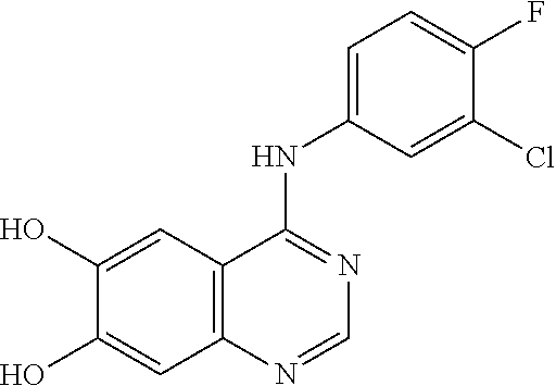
C12=C(C=C(O)C(O)=C1)C(NC1=CC=C(F)C(Cl)=C1)=NC=N2
